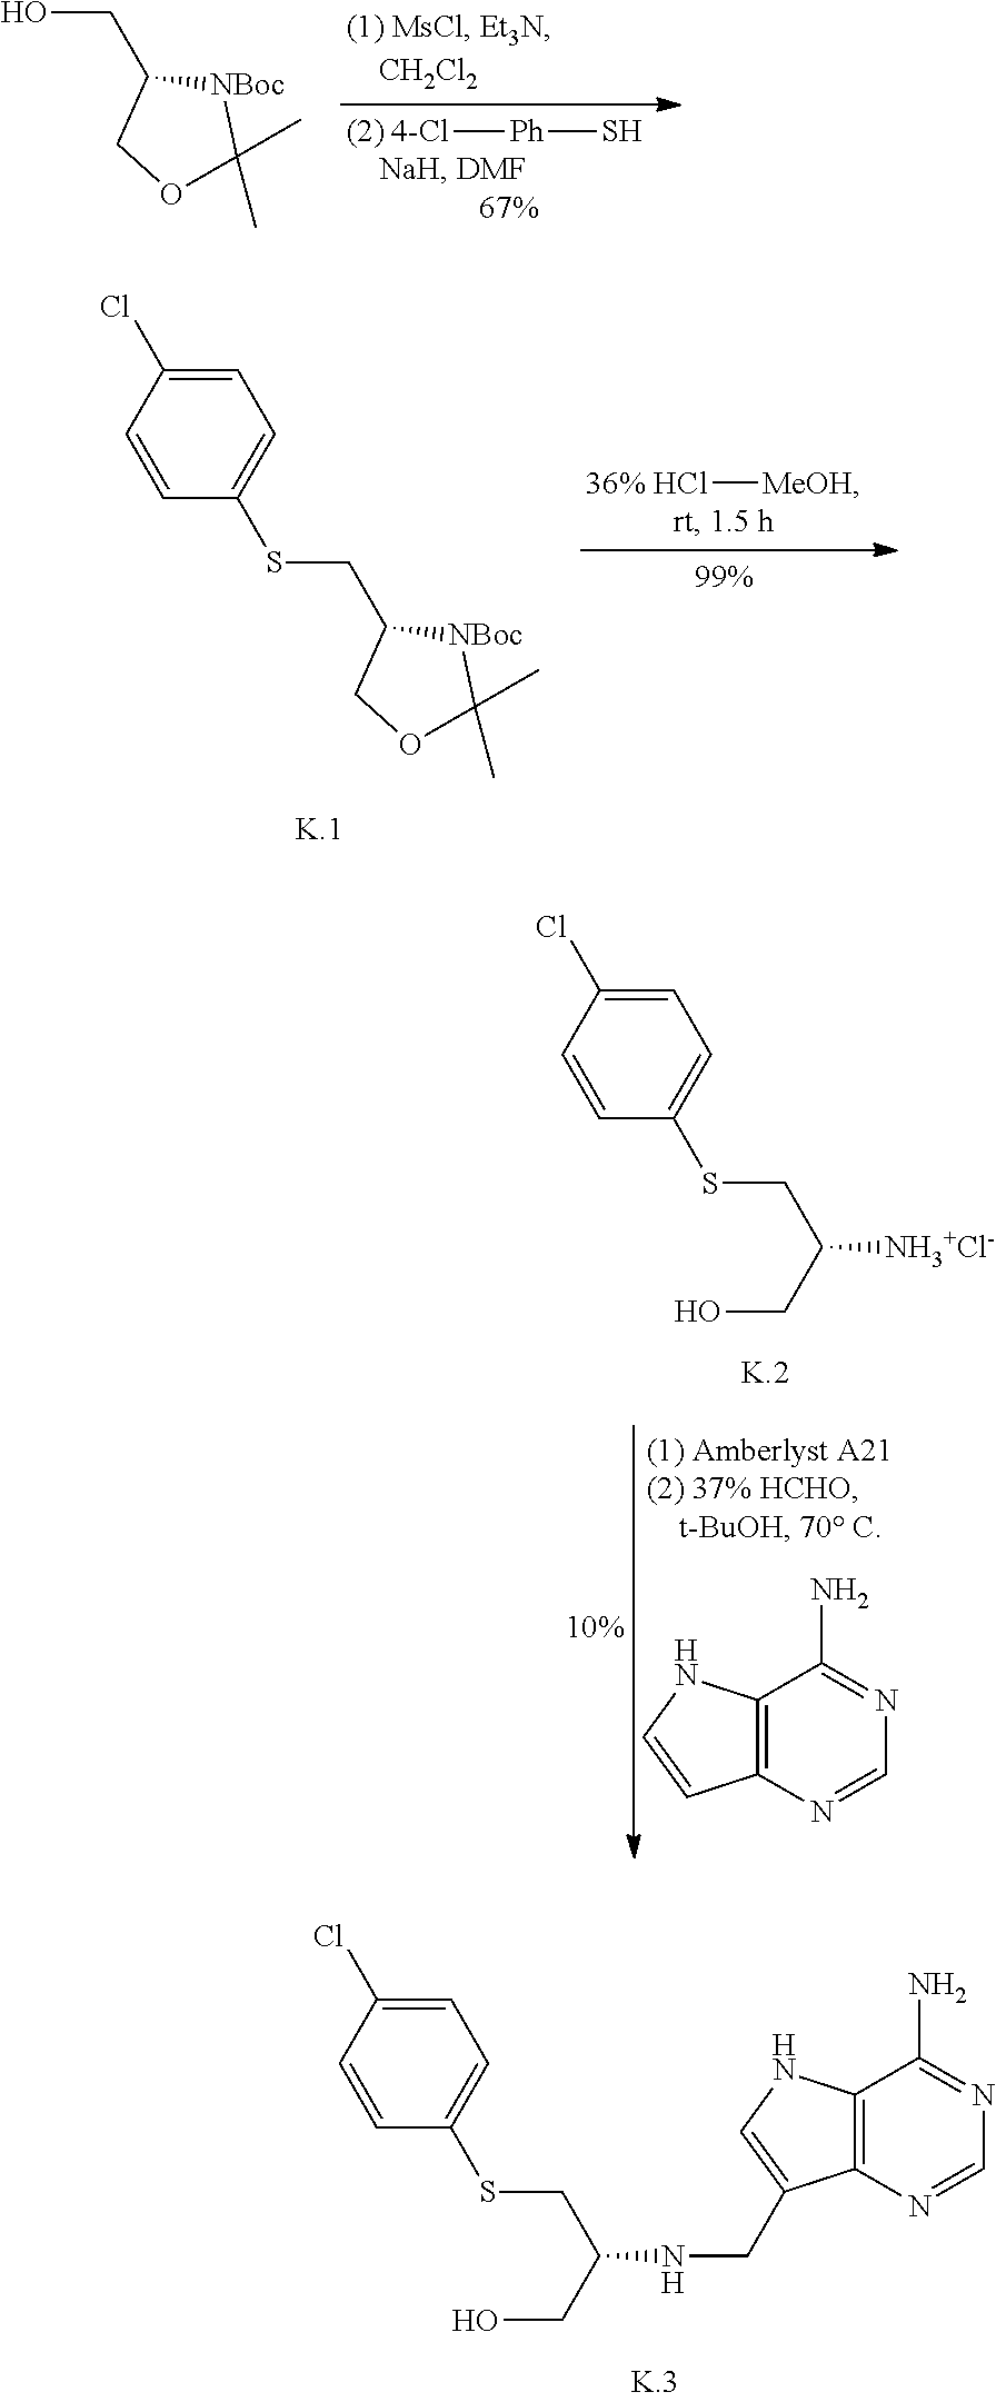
C1(CO)COC(C)(C)[NBoc]1.[4-Cl][Ph]S.C1=C(Cl)C=CC(SCC2COC(C)(C)[NBoc]2)=C1.Cl[MeOH].C12=C(N=CN=C1N)C(CNC(CSC1=CC=C(Cl)C=C1)CO)=CN2.C12=C(N=CN=C1N)C=CN2.C1=C(Cl)C=CC(SCC([NH3+Cl-])CO)=C1
